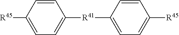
[R45]C1=CC=C([R41]C2=CC=C([R45])C=C2)C=C1
